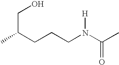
CC(CCCN(C(C)=O)[H])CO
